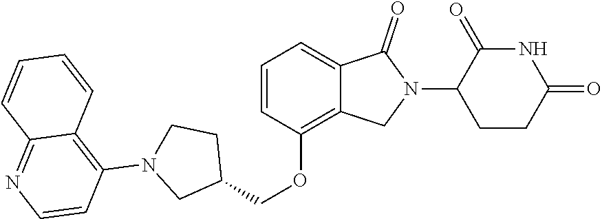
C1=CC(OCC2CCN(C3=C4C(=NC=C3)C=CC=C4)C2)=C2C(=C1)C(=O)N(C1CCC(=O)NC1=O)C2
